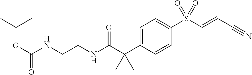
N(CCNC(C(C1=CC=C(S(C=CC#N)(=O)=O)C=C1)(C)C)=O)C(OC(C)(C)C)=O
